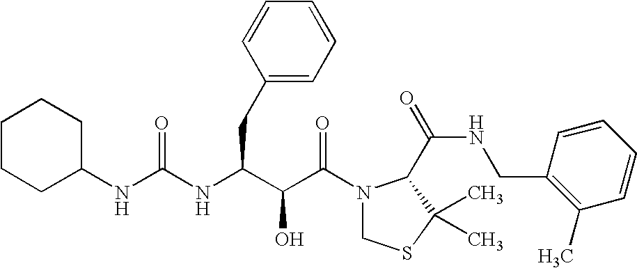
C1CCC(NC(=O)NC(CC2=CC=CC=C2)C(C(N2CSC(C)(C)C2C(NCC2=C(C)C=CC=C2)=O)=O)O)CC1
